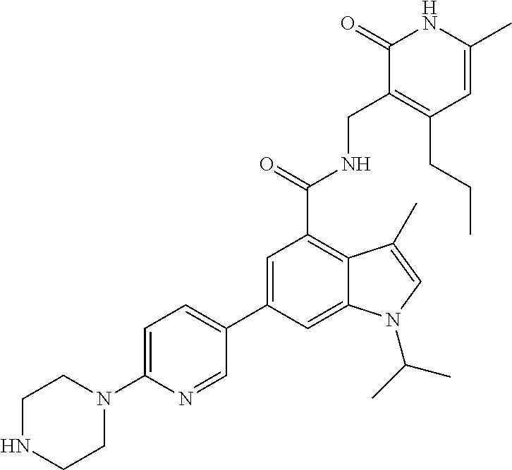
C1NCCN(C2=CC=C(C3=CC(C(=O)NCC4=C(CCC)C=C(C)NC4=O)=C4C(=C3)N(C(C)C)C=C4C)C=N2)C1
